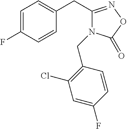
C1=C(F)C=CC(CC2=NOC(=O)N2CC2=C(Cl)C=C(F)C=C2)=C1
